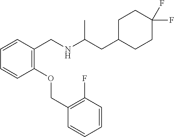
C1=CC=CC(CNC(CC2CCC(F)(F)CC2)C)=C1OCC1=C(F)C=CC=C1
